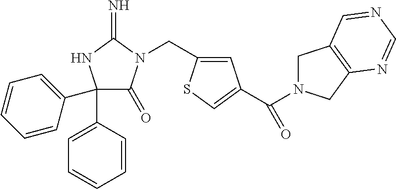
C1(C2=CC=CC=C2)(C2=CC=CC=C2)C(=O)N(CC2=CC(C(=O)N3CC4=C(C3)N=CN=C4)=CS2)C(=N)N1
